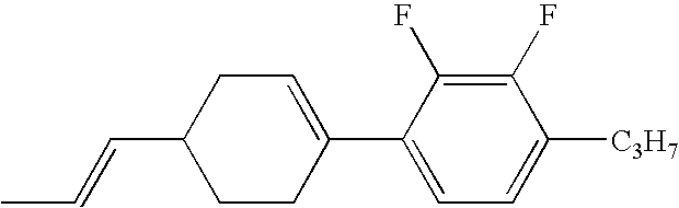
C1(F)=C(F)C(C2=CCC(C=CC)CC2)=CC=C1[C3H7]
